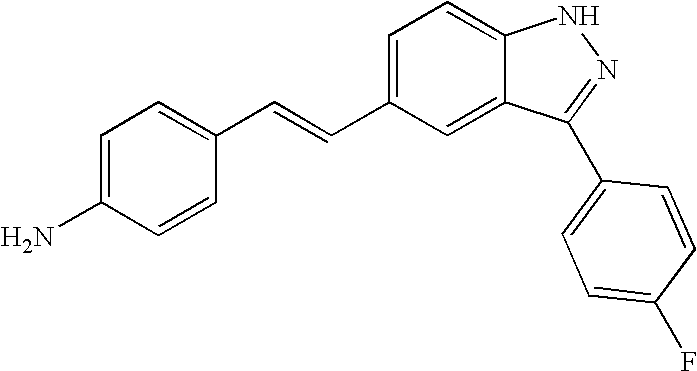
C1=C(N)C=CC(C=CC2=CC=C3C(=C2)C(C2=CC=C(F)C=C2)=NN3)=C1
